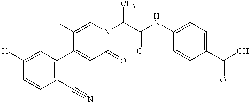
CC(N1C=C(F)C(C2=C(C#N)C=CC(Cl)=C2)=CC1=O)C(NC1=CC=C(C(O)=O)C=C1)=O
